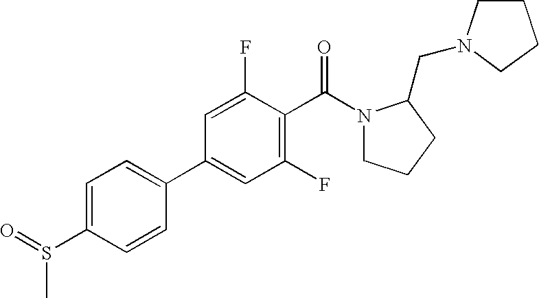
C1=C(F)C(C(N2CCCC2CN2CCCC2)=O)=C(F)C=C1C1=CC=C(S(=O)C)C=C1
